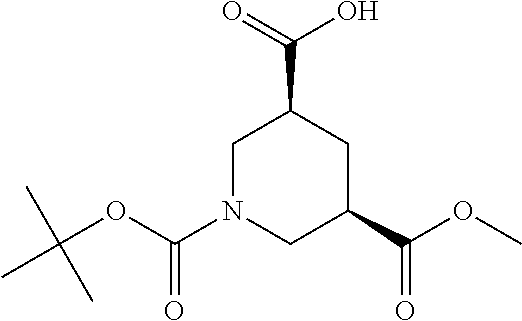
C1N(C(OC(C)(C)C)=O)CC(C(OC)=O)CC1C(=O)O
